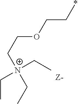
C(COCC*)[N+](CC)(CC)CC
